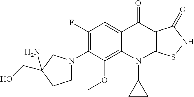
C12=C(OC)C(N3CCC(CO)(N)C3)=C(F)C=C1C(=O)C1=C(N2C2CC2)SNC1=O
